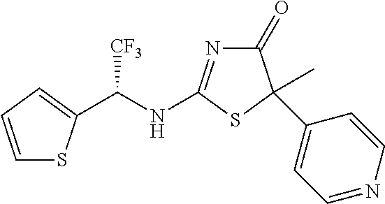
N(C1=NC(=O)C(C2=CC=NC=C2)(C)S1)C([CF3])C1=CC=CS1
